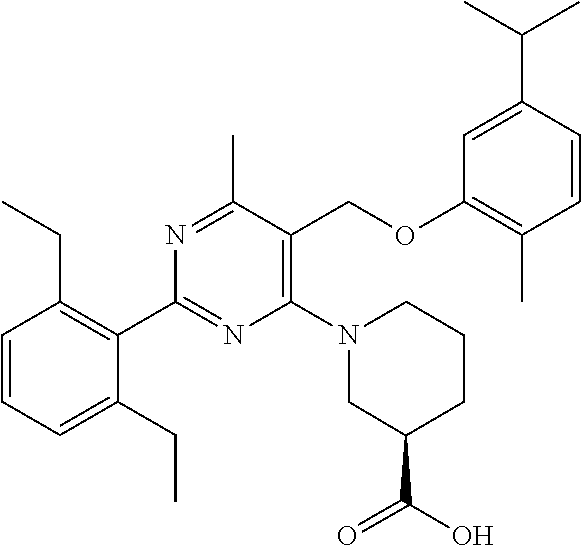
C1=CC(C(C)C)=CC(OCC2=C(N3CC(C(O)=O)CCC3)N=C(C3=C(CC)C=CC=C3CC)N=C2C)=C1C
